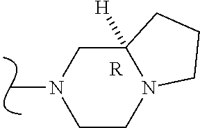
C1C2([H])N(CCN1C)CCC2.[R]
